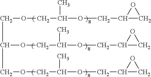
C(OCC(OCC1CO1)C)C(COCC(OCC1CO1)C)OCC(OCC1CO1)C
